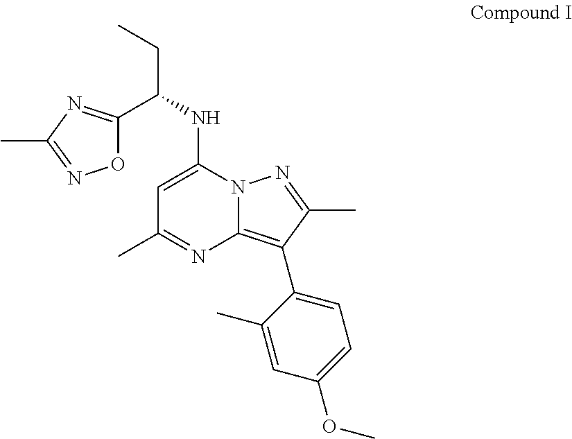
O1C(C(NC2=CC(C)=NC3=C(C4=CC=C(OC)C=C4C)C(C)=NN23)CC)=NC(C)=N1
